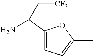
C1(C(N)C[CF3])=CC=C(C)O1
